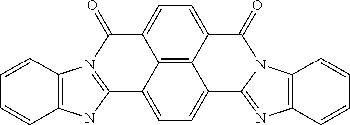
C1=CC2=C(C=C1)NC1=N2C(=O)C2=CC=C3C4=C2C1=CC=C4C1=NC2=C(C=CC=C2)N1C3=O
